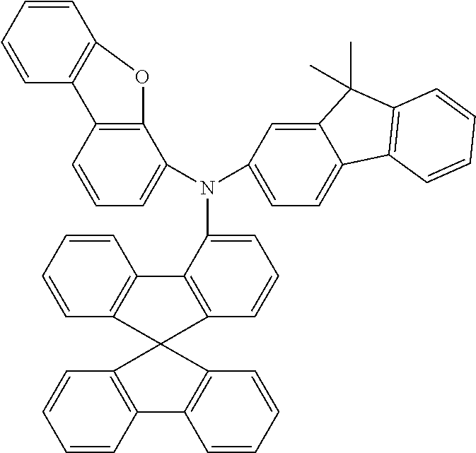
C12=C(OC3=C1C=CC=C3)C(N(C1=CC=CC3=C1C1=C(C=CC=C1)C31C3=C(C=CC=C3)C3=C1C=CC=C3)C1=CC=C3C(=C1)C(C)(C)C1=C3C=CC=C1)=CC=C2
